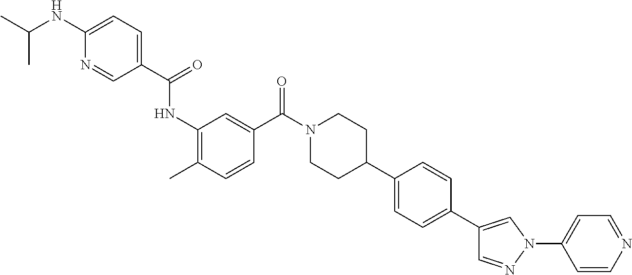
CC1=C(NC(=O)C2=CC=C(NC(C)C)N=C2)C=C(C(N2CCC(C3=CC=C(C4=CN(C5=CC=NC=C5)N=C4)C=C3)CC2)=O)C=C1
